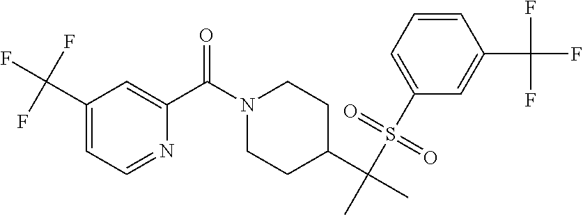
N1(C(C2=CC(C(F)(F)F)=CC=N2)=O)CCC(C(C)(S(C2=CC=CC(C(F)(F)F)=C2)(=O)=O)C)CC1
